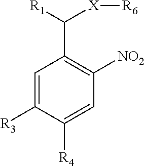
C1=C([R3])C([R4])=CC([NO2])=C1C([R1])[X][R6]
